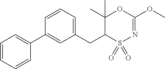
C1=CC=C(CC2S(=O)(=O)N=C(OC)OC2(C)C)C=C1C1=CC=CC=C1
